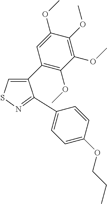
C1(C2=C(OC)C(OC)=C(OC)C(OC)=C2)=CSN=C1C1=CC=C(OCCC)C=C1
